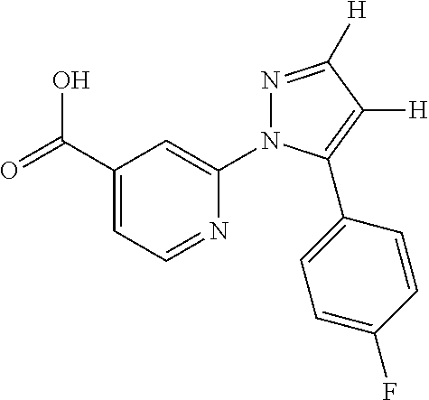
OC(C1=CC=NC(N2N=C([H])C([H])=C2C2=CC=C(F)C=C2)=C1)=O
